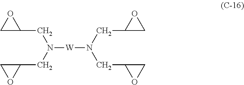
N([W]N(CC1OC1)CC1CO1)(CC1CO1)CC1OC1
